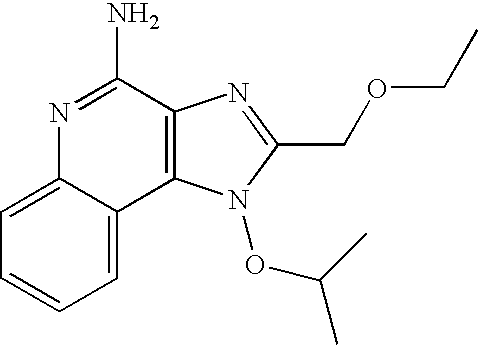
C1=C2C(=CC=C1)C1=C(C(N)=N2)N=C(COCC)N1OC(C)C
